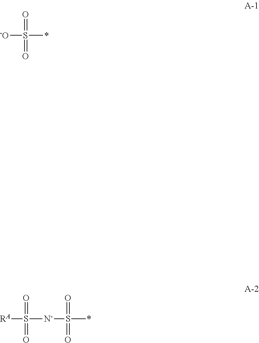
[-O]S(*)(=O)=O.[RA]S([N-]S(*)(=O)=O)(=O)=O
